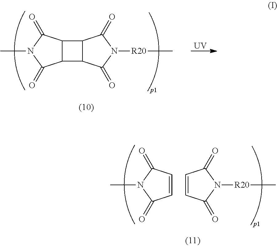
C12C(C3C1C(=O)N([R20]C)C3=O)C(=O)N(C)C2=O.[UV].C1=CC(=O)N(C)C1=O.C1=CC(=O)N([R20]C)C1=O
